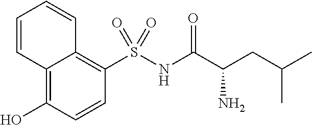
C12=C(O)C=CC(S(NC(C(CC(C)C)N)=O)(=O)=O)=C1C=CC=C2
